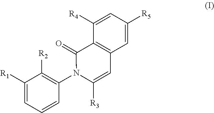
C1([R1])=CC=CC(N2C([R3])=CC3=C(C2=O)C([R4])=CC([R5])=C3)=C1[R2]
